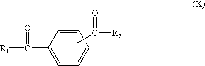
C1=CC=CC=C1C(=O)[R1].CC(=O)[R2]
